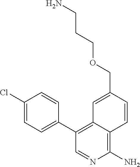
C1(C2=C3C(=C(N)N=C2)C=CC(COCCCN)=C3)=CC=C(Cl)C=C1
